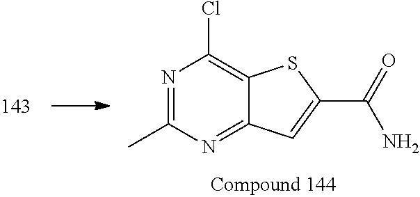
N1=C(C)N=C2C(=C1Cl)SC(C(=O)N)=C2
